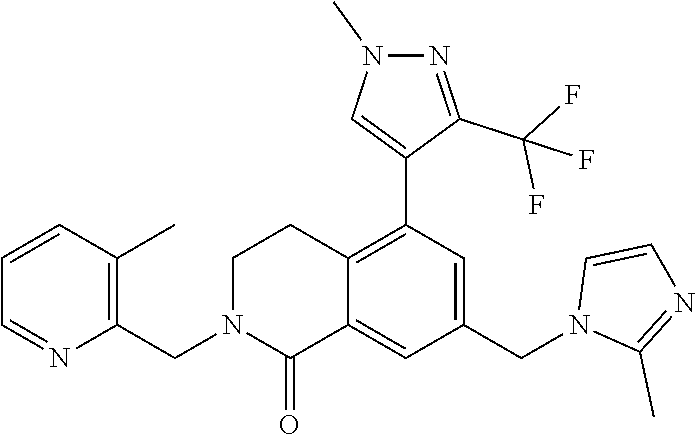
C1=CC(C)=C(CN2CCC3=C(C4=CN(C)N=C4C(F)(F)F)C=C(CN4C(C)=NC=C4)C=C3C2=O)N=C1
